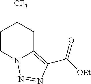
C1CN2C(=C(C([OEt])=O)N=N2)CC1[CF3]
